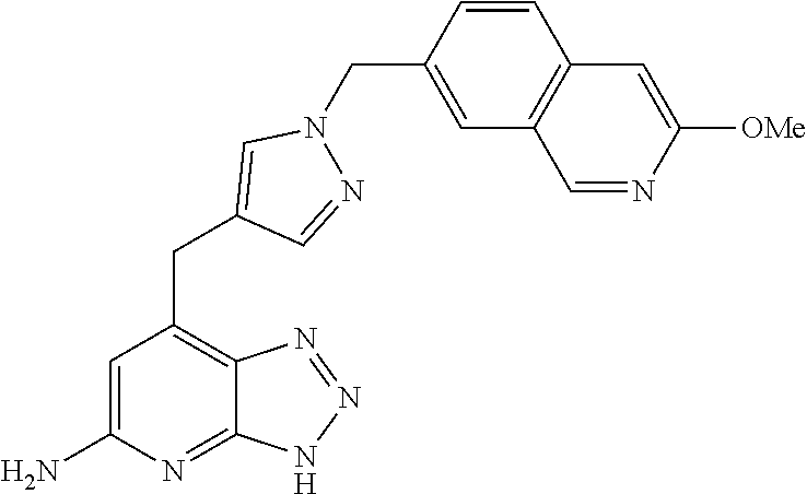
C1=C(N)N=C2C(=C1CC1=CN(CC3=CC4=C(C=C3)C=C([OMe])N=C4)N=C1)N=NN2
